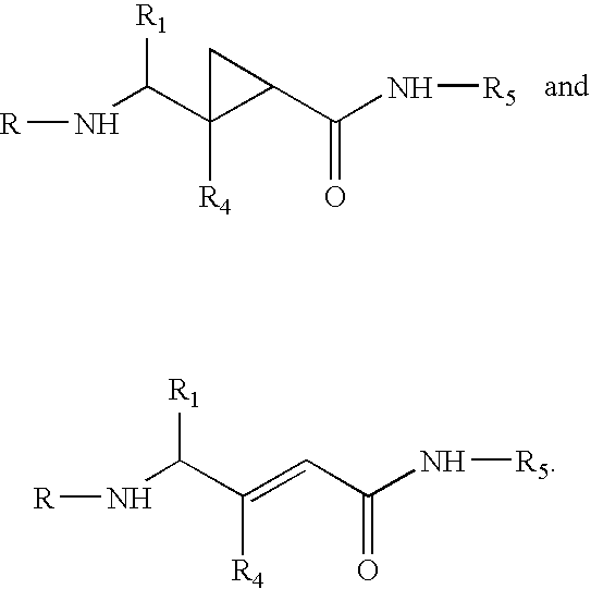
[R]NC([R1])C1([R4])C(C(N[R5])=O)C1.[R]NC([R1])C(=CC(N[R5])=O)[R4]
